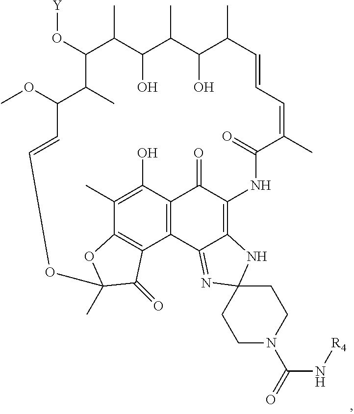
C1(O[Y])C(C)C(O)C(C)C(O)C(C)C=CC=C(C)C(=O)NC2=C3C(=NC4(N3)CCN(C(N[R4])=O)CC4)C3=C(C2=O)C(O)=C(C)C2=C3C(=O)C(C)(O2)OC=CC(OC)C1C
